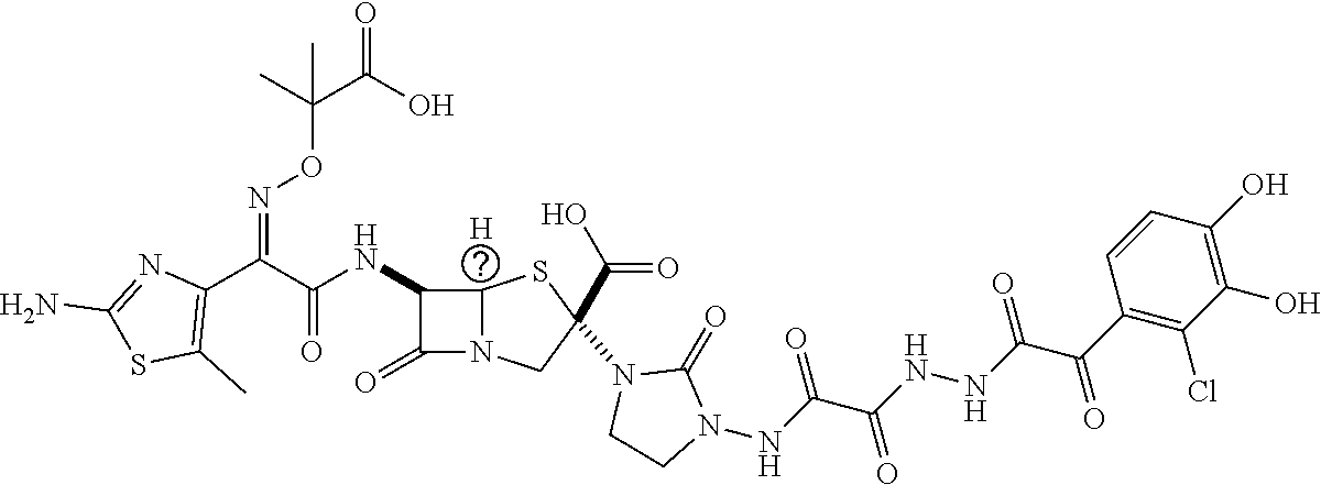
C(=O)(NC1C(=O)N2CC(N3CCN(NC(C(NNC(C(=O)C4=C(Cl)C(O)=C(O)C=C4)=O)=O)=O)C3=O)(C(O)=O)SC12[H])C(C1=C(C)SC(N)=N1)=NOC(C(O)=O)(C)C
